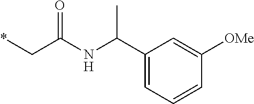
*CC(NC(C1=CC=CC([OMe])=C1)C)=O
